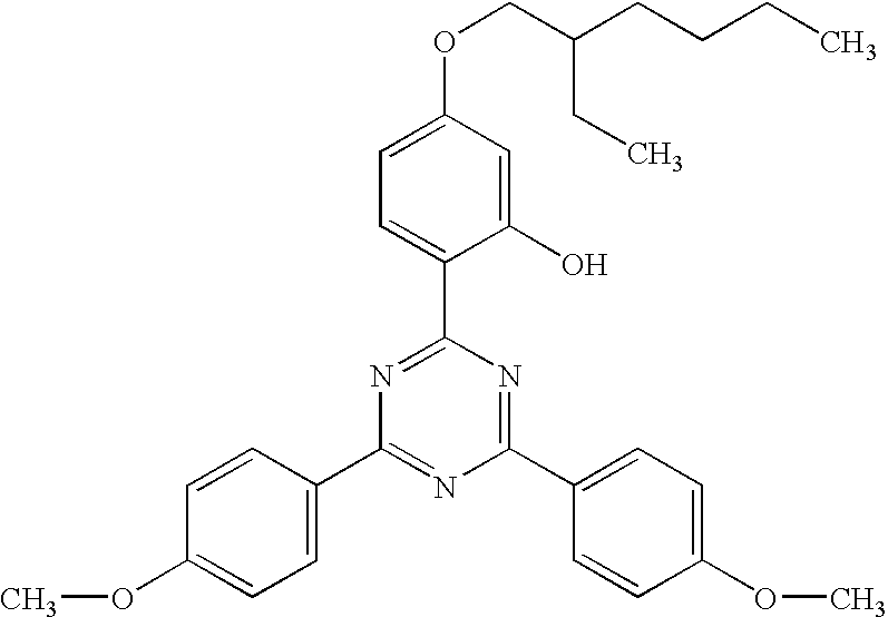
C1(OCC(CCCC)CC)=CC=C(C2=NC(C3=CC=C(OC)C=C3)=NC(C3=CC=C(OC)C=C3)=N2)C(O)=C1
